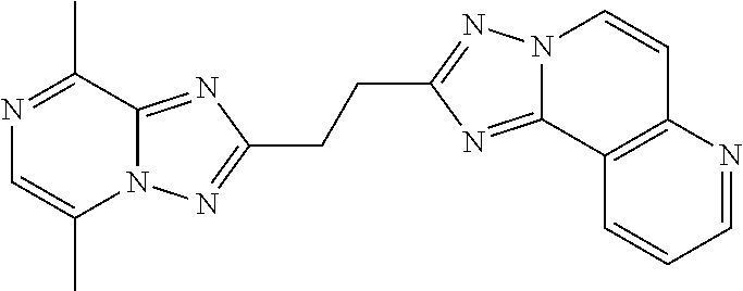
N1=C(C)C2=NC(CCC3=NN4C(=N3)C3=C(C=C4)N=CC=C3)=NN2C(C)=C1
